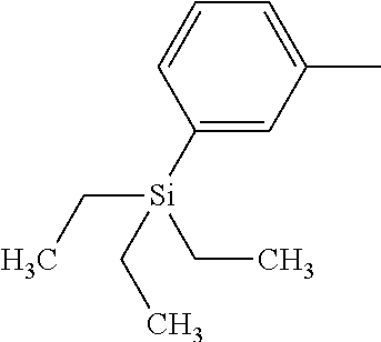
CC1=CC=CC([Si](CC)(CC)CC)=C1
